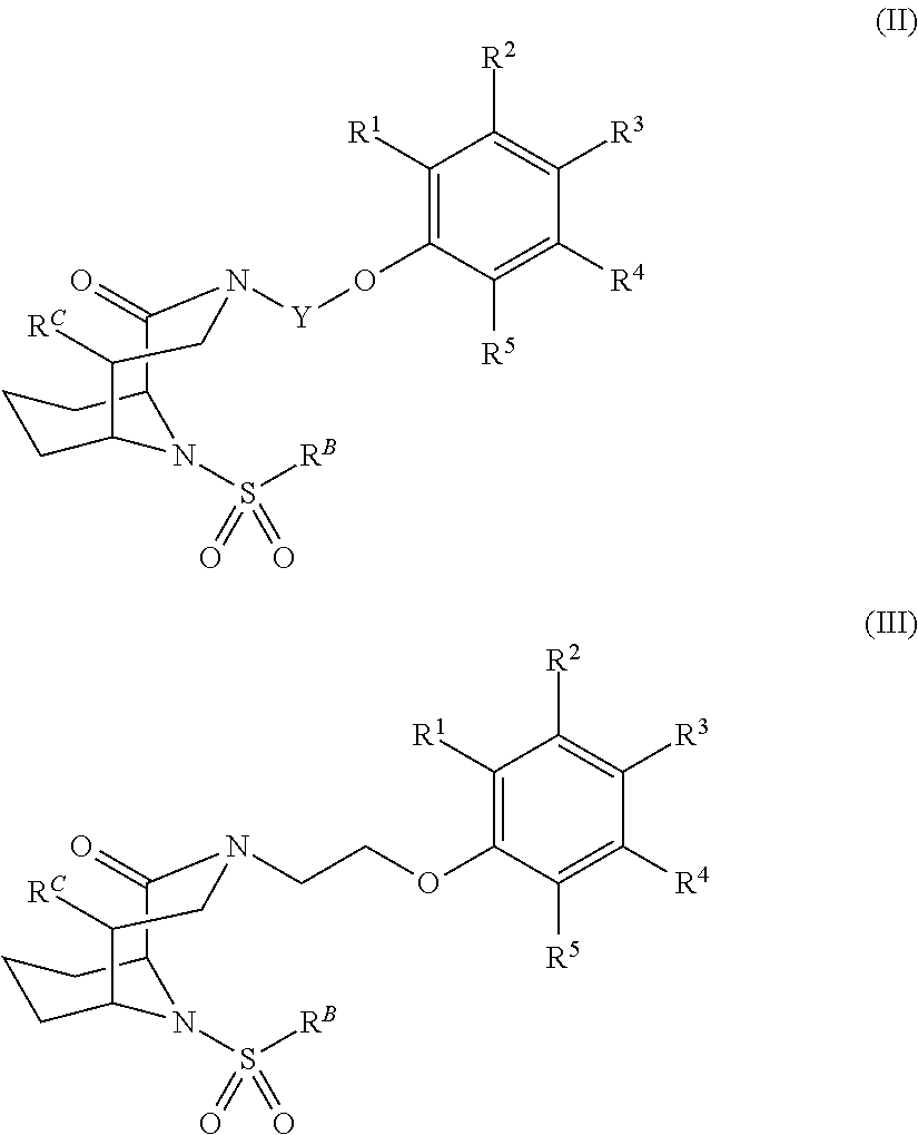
C1CC2N(S([RB])(=O)=O)C(C1)C(=O)N([Y]OC1=C([R1])C([R2])=C([R3])C([R4])=C1[R5])CC2[RC].C1CC2N(S([RB])(=O)=O)C(C1)C(=O)N(CCOC1=C([R1])C([R2])=C([R3])C([R4])=C1[R5])CC2[RC]
